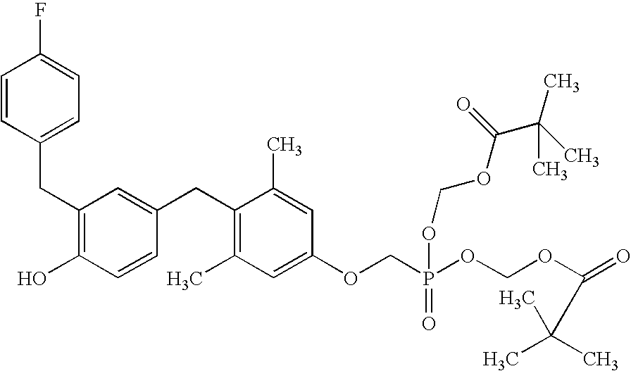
C1=CC(CC2=C(O)C=CC(CC3=C(C)C=C(OCP(OCOC(=O)C(C)(C)C)(=O)OCOC(C(C)(C)C)=O)C=C3C)=C2)=CC=C1F
